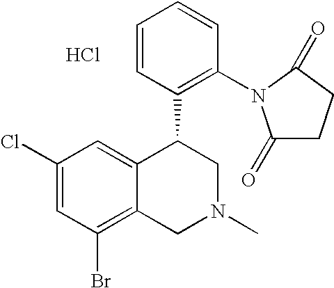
C1(Cl)=CC(Br)=C2C(=C1)C(C1=C(N3C(=O)CCC3=O)C=CC=C1)CN(C)C2.Cl
